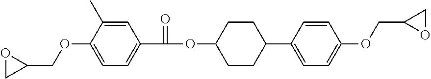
C1(C(OC2CCC(C3=CC=C(OCC4OC4)C=C3)CC2)=O)=CC=C(OCC2OC2)C(C)=C1
